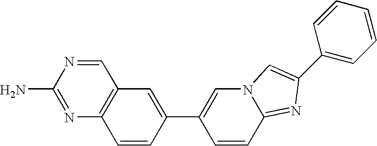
C1=NC(N)=NC2=C1C=C(C1=CN3C(=NC(C4=CC=CC=C4)=C3)C=C1)C=C2
